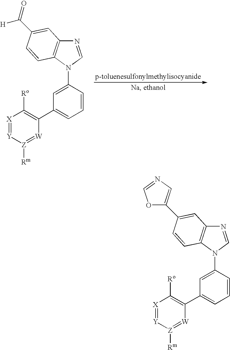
N1=CN(C2=CC(C3=C([Ro])[X]=[Y][Z]([Rm])=[W]3)=CC=C2)C2=C1C=C(C1=CN=CO1)C=C2.N1=CN(C2=CC(C3=C([Ro])[X]=[Y][Z]([Rm])=[W]3)=CC=C2)C2=C1C=C(C([H])=O)C=C2
